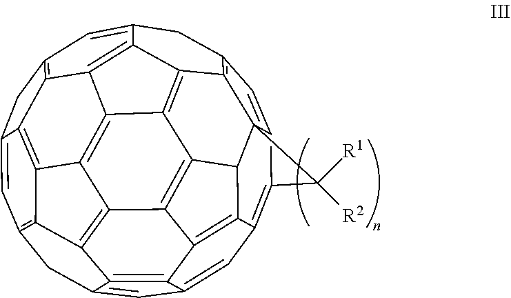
C12=C3C=C4C=C5CC6=C7C8=C9C%10=C%11C%12=C%13C(=CC%14=C%12C(=C7%10)C(=C6)C%14)CC6=C7C%13=C%11C%10=C9C(=C3C%10C7(C1=C6)C2([R1])[R2])C4=C58
